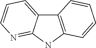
C12=CC=CN=C1NC1=C2C=CC=C1
